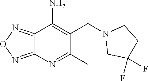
C(C1=C(N)C2=NON=C2N=C1C)N1CC(F)(F)CC1
